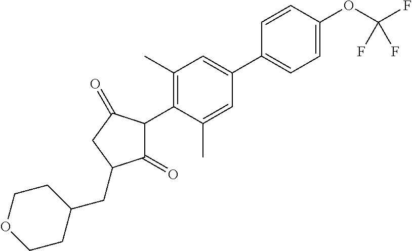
C1(=O)C(C2=C(C)C=C(C3=CC=C(OC(F)(F)F)C=C3)C=C2C)C(=O)CC1CC1CCOCC1
